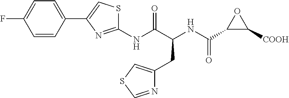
N(C(C(NC(C1C([COOH])O1)=O)CC1=CSC=N1)=O)C1=NC(C2=CC=C(F)C=C2)=CS1
